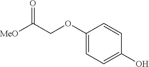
C1(OCC([MeO])=O)=CC=C(O)C=C1
